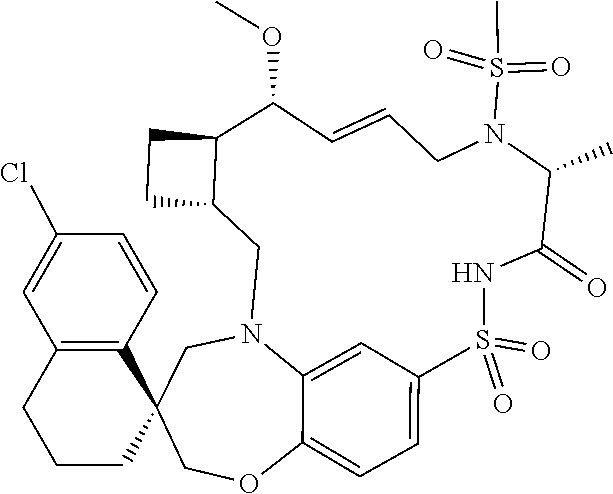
C1N2C3=CC(=CC=C3OCC13CCCC1=C3C=CC(Cl)=C1)S(=O)(=O)NC(=O)C(C)N(S(=O)(=O)C)CC=CC(OC)C1C(C2)CC1
